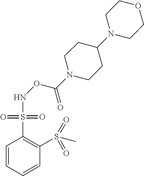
N(OC(=O)N1CCC(N2CCOCC2)CC1)S(C1=C(S(=O)(=O)C)C=CC=C1)(=O)=O
